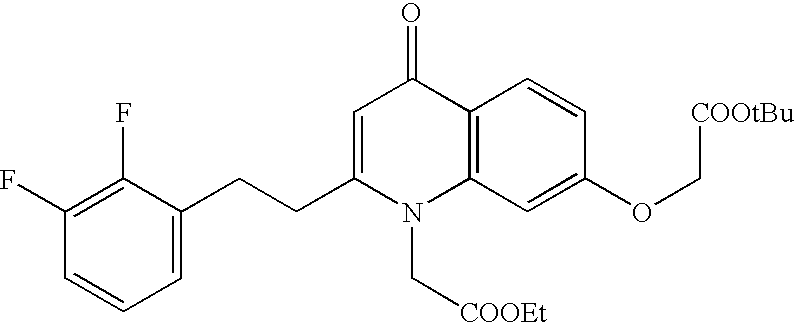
C1(F)=C(F)C(CCC2=CC(=O)C3=C(N2C[COOEt])C=C(OC[COOtBu])C=C3)=CC=C1
